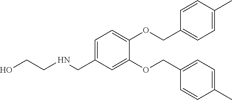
C1(COC2=CC=C(CNCCO)C=C2OCC2=CC=C(C)C=C2)=CC=C(C)C=C1
